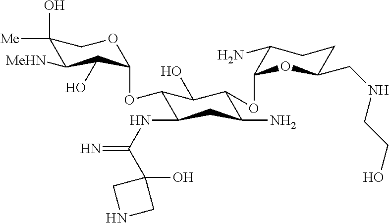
C1(O)([Me])C([MeHN])C(O)C(OC2C(NC(=N)C3(O)CNC3)CC(N)C(OC3C(N)CCC(CNCCO)O3)C2O)OC1
